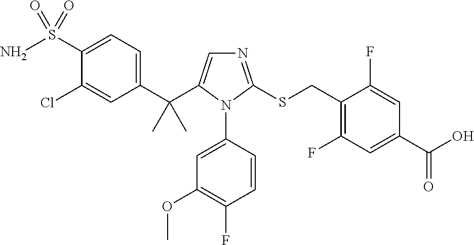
C1(C(C2=CN=C(SCC3=C(F)C=C(C(O)=O)C=C3F)N2C2=CC(OC)=C(F)C=C2)(C)C)=CC=C(S(N)(=O)=O)C(Cl)=C1
